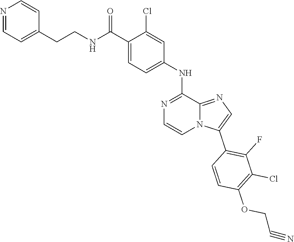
C1=C(C(=O)NCCC2=CC=NC=C2)C(Cl)=CC(NC2=NC=CN3C2=NC=C3C2=C(F)C(Cl)=C(OCC#N)C=C2)=C1
